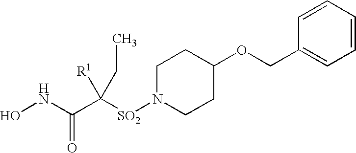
C(C1=CC=CC=C1)OC1CCN([SO2]C(C(NO)=O)([R1])CC)CC1
